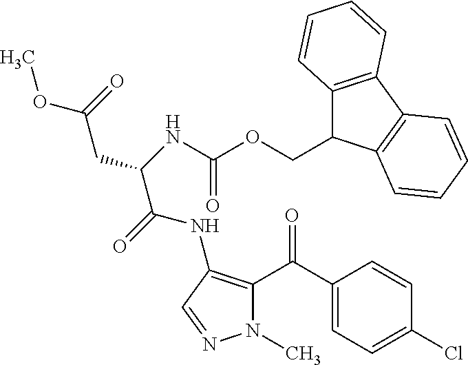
N1(C)C(C(C2=CC=C(Cl)C=C2)=O)=C(NC(C(NC(OCC2C3=C(C4=C2C=CC=C4)C=CC=C3)=O)CC(=O)OC)=O)C=N1
